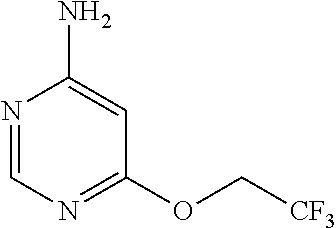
N1=CN=C(OC[CF3])C=C1N
